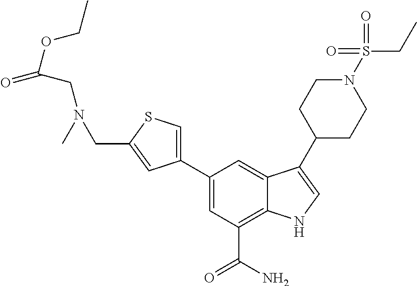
N(C)(CC(OCC)=O)CC1=CC(C2=CC(C(N)=O)=C3C(=C2)C(C2CCN(S(=O)(=O)CC)CC2)=CN3)=CS1
